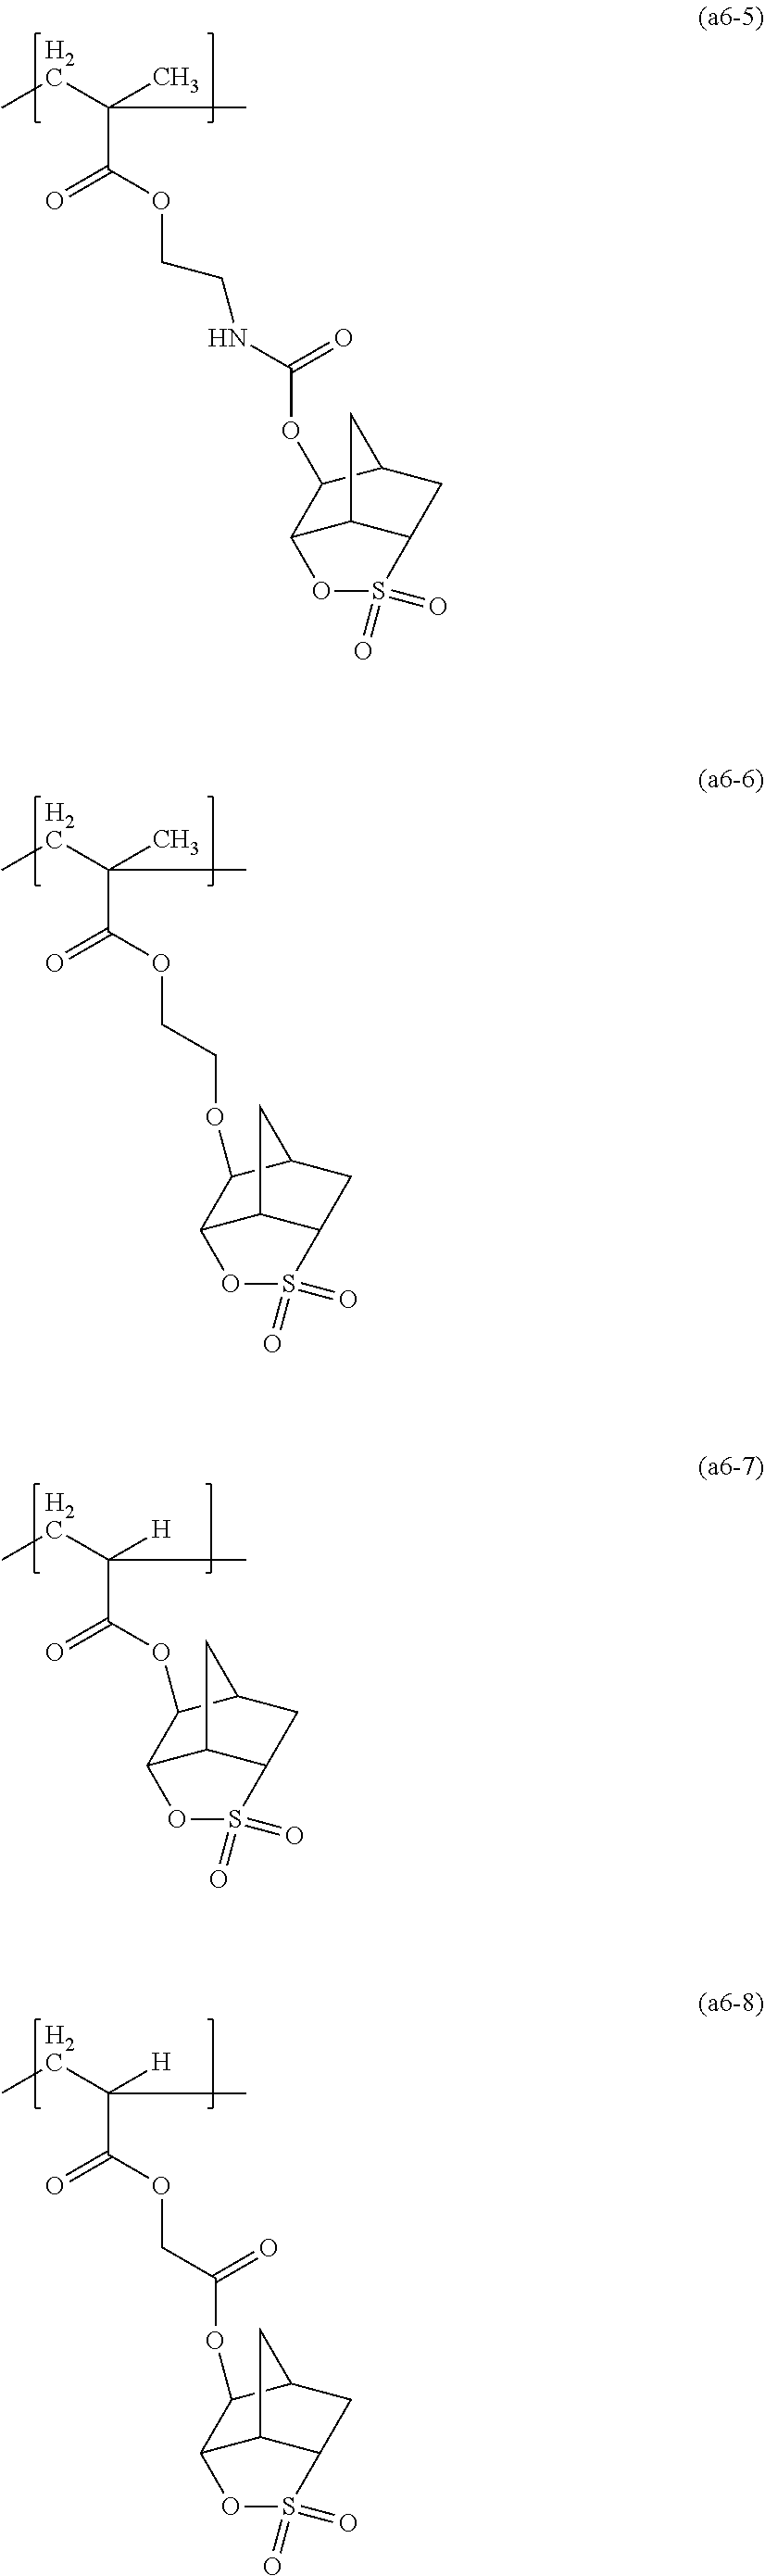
C12C3C(CC(C3)C1OC(NCCOC(C(CC)(C)C)=O)=O)S(=O)(=O)O2.C12C3C(CC(C3)C1OCCOC(C(CC)(C)C)=O)S(=O)(=O)O2.C12C3C(CC(C3)C1OC(C(CC)([H])C)=O)S(=O)(=O)O2.C12C3C(CC(C3)C1OC(COC(C(CC)([H])C)=O)=O)S(=O)(=O)O2
